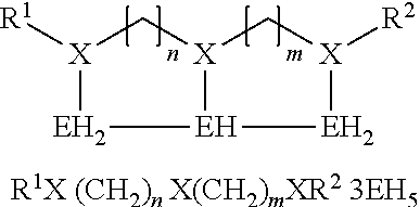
[R1][X]1C[X]2C[X]([R2])[EH2][EH]2[EH2]1.[R1X (CH2)n X(CH2)mXR2 3EH5]
